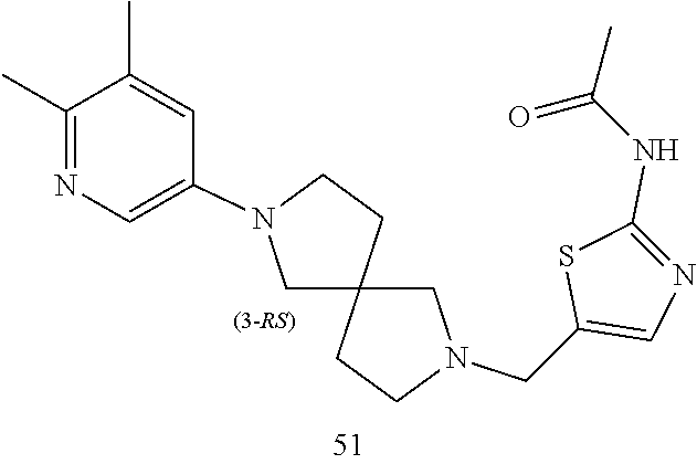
C12(CN(CC3=CN=C(NC(=O)C)S3)CC1)CCN(C1=CN=C(C)C(C)=C1)C2
